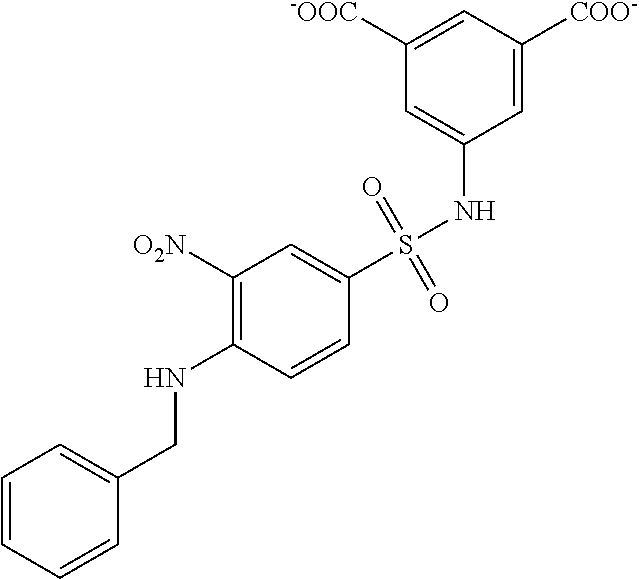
C1=CC=CC(CNC2=C([O2N])C=C(S(NC3=CC([-OOC])=CC([COO-])=C3)(=O)=O)C=C2)=C1
